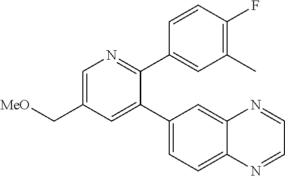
C1=C(C[MeO])C=C(C2=CC=C3C(=C2)N=CC=N3)C(C2=CC(C)=C(F)C=C2)=N1
